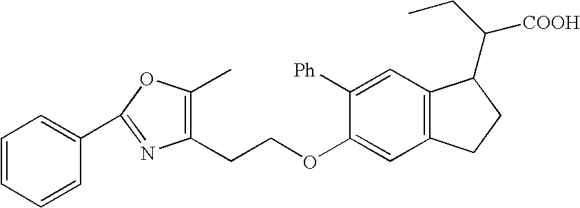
C1(CCOC2=CC3=C(C=C2[Ph])C(C(CC)[COOH])CC3)=C(C)OC(C2=CC=CC=C2)=N1
